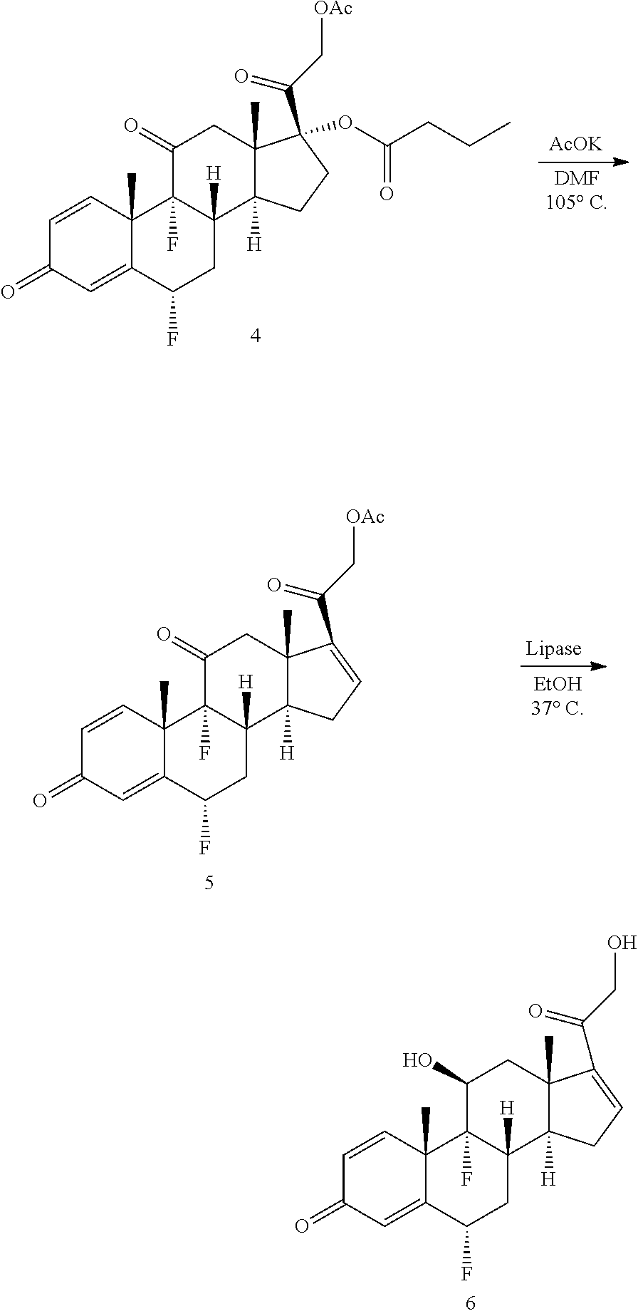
[DMF105 C].C1=CC2(C)C(=CC1=O)C(F)CC1([H])C2(F)C(=O)CC2(C)C1([H])CCC2(OC(CCC)=O)C(C[OAc])=O.[AcOK].C1=CC2(C)C(=CC1=O)C(F)CC1([H])C2(F)C(=O)CC2(C)C1([H])CC=C2C(C[OAc])=O.[EtOH37 C].[Lipase].C1=CC2(C)C(=CC1=O)C(F)CC1([H])C2(F)C(O)CC2(C)C1([H])CC=C2C(CO)=O
